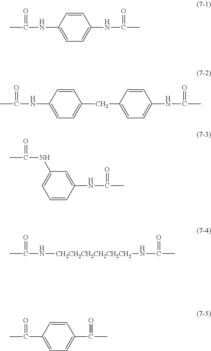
CC(NC1=CC=C(NC(C)=O)C=C1)=O.CC(NC1=CC=C(CC2=CC=C(NC(C)=O)C=C2)C=C1)=O.C1=C(NC(C)=O)C=C(NC(C)=O)C=C1.CC(N[CH2CH2CH2CH2CH2CH2]NC(C)=O)=O.C1=CC(C(C)=O)=CC=C1C(C)=O
